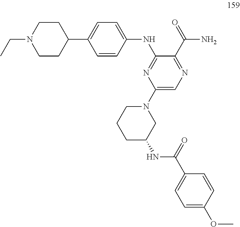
C(N1CCC(C2=CC=C(NC3=NC(N4CC(NC(C5=CC=C(OC)C=C5)=O)CCC4)=CN=C3C(=O)N)C=C2)CC1)C
